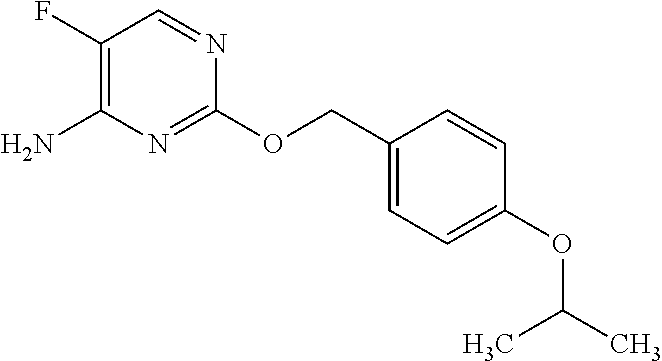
C1(F)=C(N)N=C(OCC2=CC=C(OC(C)C)C=C2)N=C1
